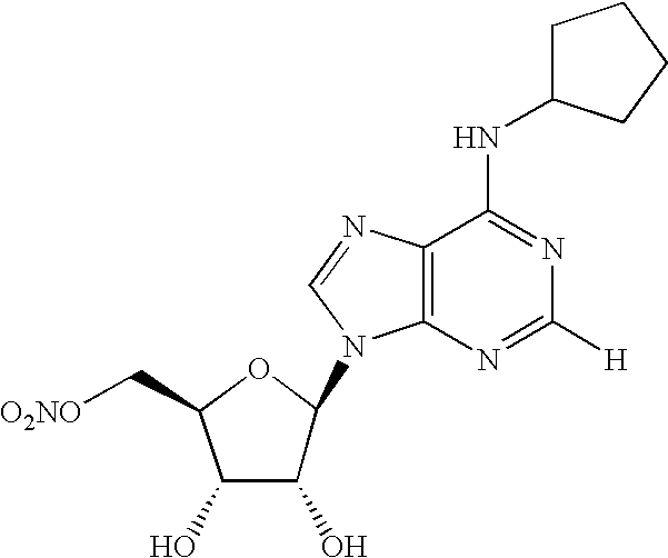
C1C(NC2=NC([H])=NC3=C2N=CN3C2C(O)C(O)C(C[O2NO])O2)CCC1
